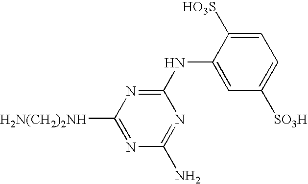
C1=C([HO3S])C(NC2=NC([H2N(CH2)2NH])=NC(N)=N2)=CC([SO3H])=C1
